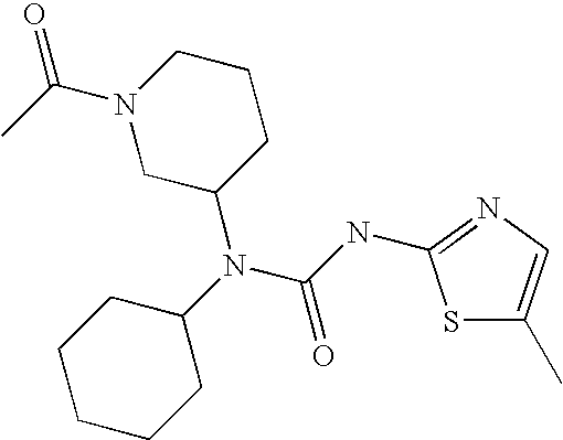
N1(C(C)=O)CC(N(C2CCCCC2)C(=O)NC2=NC=C(C)S2)CCC1
